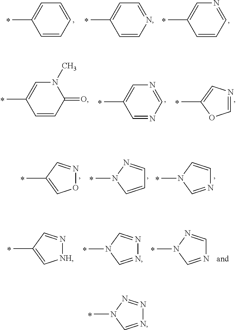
C1(C)=CON=C1.N1(C)C=CC=N1.N1(C)C=NC=C1.C1(C)=C[NH]N=C1.N1(C)C=NN=C1.N1(C)C=NC=N1.N1(C)C=NN=N1.C1=CN=CC=C1C.C1=CC=NC=C1C.C1=CC=CC=C1C.C1=CC(=O)N(C)C=C1C.C1=NC=NC=C1C.C1(C)=CN=CO1
